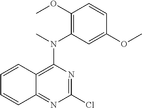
C1=C(OC)C=CC(OC)=C1N(C)C1=C2C(=NC(Cl)=N1)C=CC=C2
